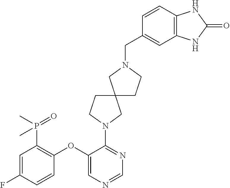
C1=NC=C(OC2=C(P(C)(=O)C)C=C(F)C=C2)C(N2CC3(CC2)CCN(CC2=CC4=C(C=C2)NC(=O)N4)C3)=N1
